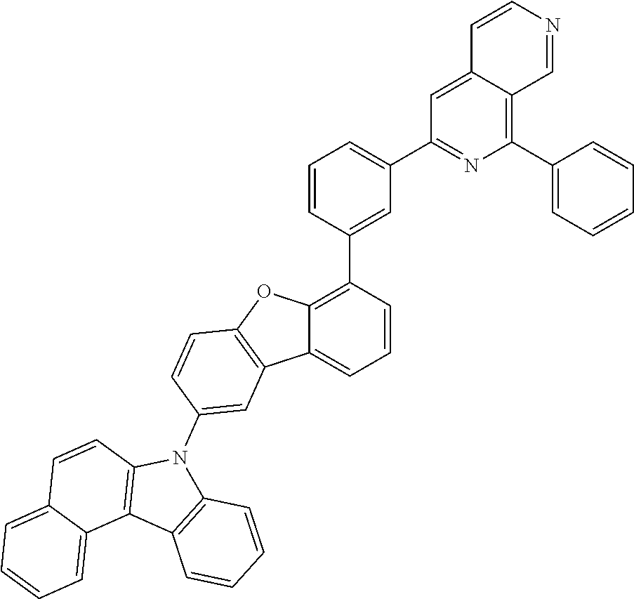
C1(C2=CC(C3=NC(C4=CC=CC=C4)=C4C(=C3)C=CN=C4)=CC=C2)=C2C(=CC=C1)C1=C(O2)C=CC(N2C3=C(C4=C2C=CC=C4)C2=CC=CC=C2C=C3)=C1
